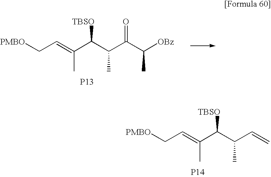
C(=C(C(C(C(C([OBz])C)=O)C)[TBSO])C)C[PMBO].[P13].C(=C(C(C(C=C)C)[TBSO])C)C[PMBO].[P14]
